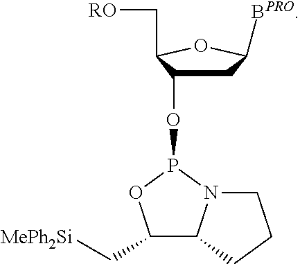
C1C(OP2OC(C[MePh2Si])C3N2CCC3)C(C[RO])OC1[BPRO]
